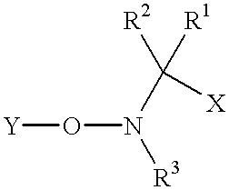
[Y]ON(C([R1])([R2])[X])[R3]
